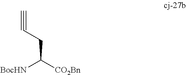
C(C([CO2Bn])[BocHN])C#C
